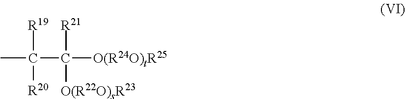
C(C([R21])([O(R22O)sR23])[O(R24O)tR25])([R19])([R20])C
